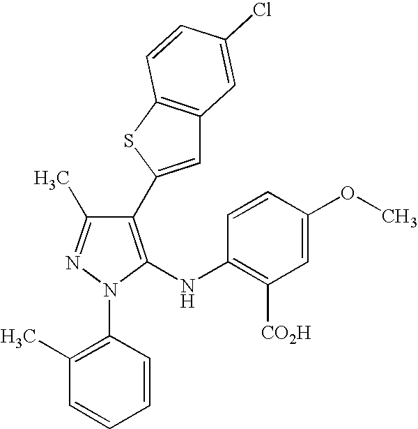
C1(C2=CC3=C(S2)C=CC(Cl)=C3)=C(NC2=C([CO2H])C=C(OC)C=C2)N(C2=C(C)C=CC=C2)N=C1C
